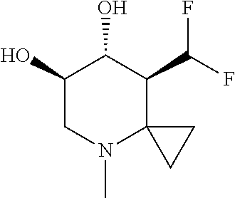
FC(C1C2(N(C)CC(O)C1O)CC2)F
